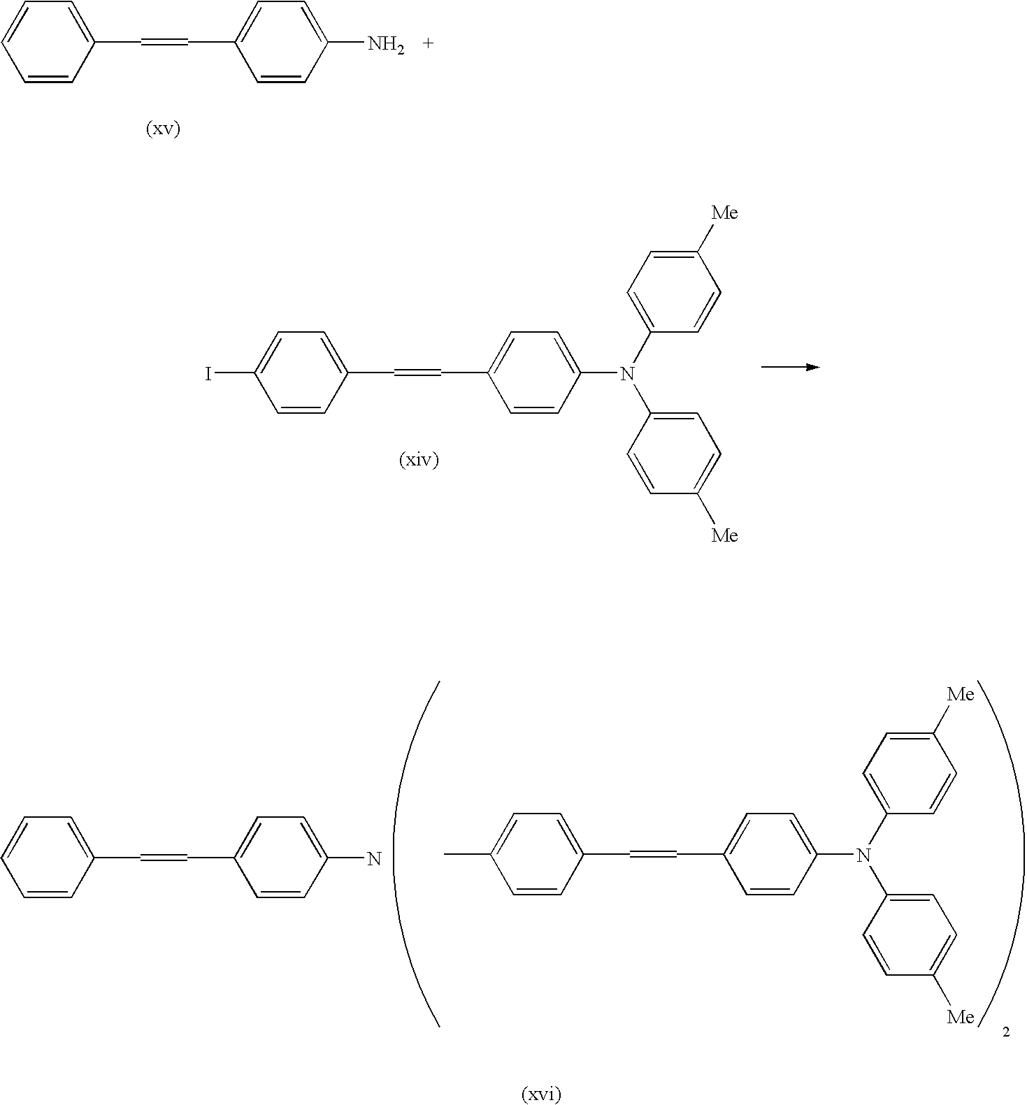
C1=CC(C=CC2=CC=C(N)C=C2)=CC=C1.C1=CC(C=CC2=CC=C(N(C3=CC=C([Me])C=C3)C3=CC=C([Me])C=C3)C=C2)=CC=C1I.C1=CC(C=CC2=CC=C(N)C=C2)=CC=C1.CC1=CC=C(C=CC2=CC=C(N(C3=CC=C([Me])C=C3)C3=CC=C([Me])C=C3)C=C2)C=C1
